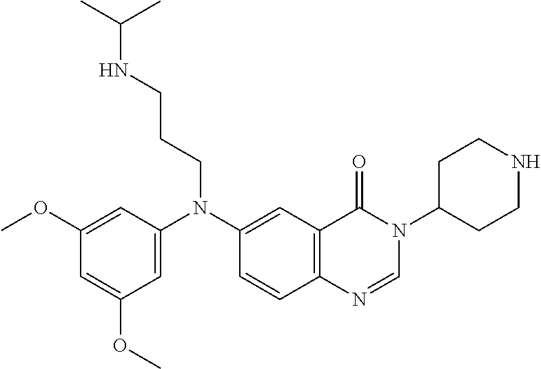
C1=C(N(C2=CC3=C(C=C2)N=CN(C2CCNCC2)C3=O)CCCNC(C)C)C=C(OC)C=C1OC
